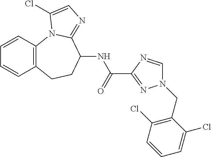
C1=CC2=C(C=C1)CCC(NC(=O)C1=NN(CC3=C(Cl)C=CC=C3Cl)C=N1)C1=NC=C(Cl)N21
